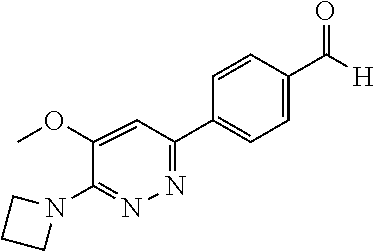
C1(N2CCC2)=NN=C(C2=CC=C(C([H])=O)C=C2)C=C1OC
